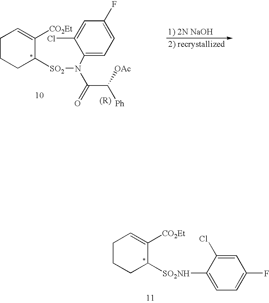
C1CCC([SO2NH]C2=CC=C(F)C=C2Cl)C([CO2Et])=C1.C1CCC([SO2]N(C2=CC=C(F)C=C2Cl)C(C([OAc])[Ph])=O)C([CO2Et])=C1.[1) 2N NaOH]
